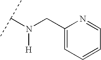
N([H])(CC1=CC=CC=N1)C(C)C
